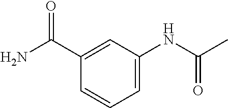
C1=C(C(N)=O)C=CC=C1NC(C)=O
